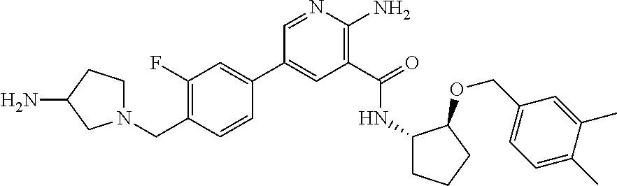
C1(C2=CC(F)=C(CN3CCC(N)C3)C=C2)=CC(C(=O)NC2CCCC2OCC2=CC=C(C)C(C)=C2)=C(N)N=C1
